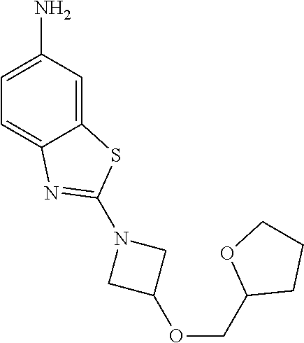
C12=CC(N)=CC=C1N=C(N1CC(OCC3CCCO3)C1)S2
